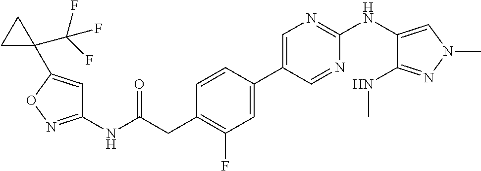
C1(NC(=O)CC2=C(F)C=C(C3=CN=C(NC4=CN(C)N=C4NC)N=C3)C=C2)=NOC(C2(C(F)(F)F)CC2)=C1
